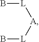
[L]([A][L]B)B
